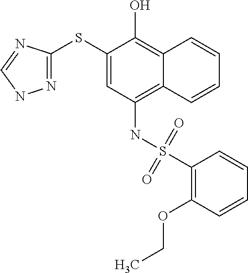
N1=C(SC2=CC(NS(C3=C(OCC)C=CC=C3)(=O)=O)=C3C(=C2O)C=CC=C3)N=CN1
